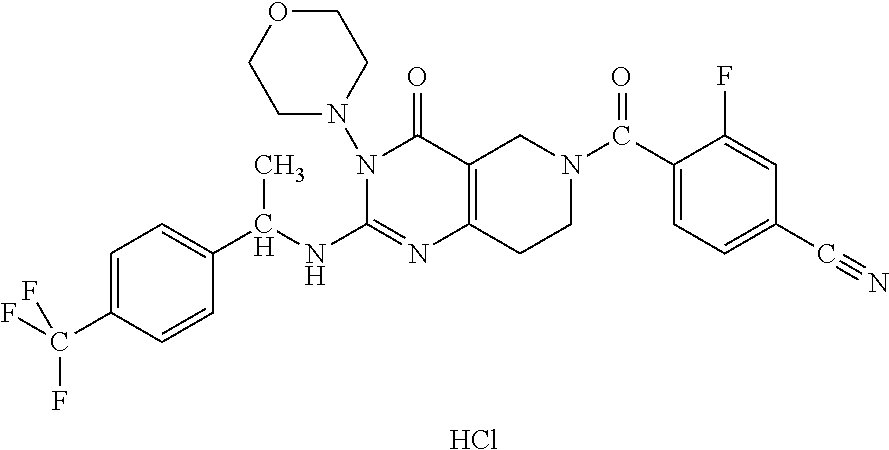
C1=C(C(F)(F)F)C=CC(C(NC2=NC3=C(C(=O)N2N2CCOCC2)CN(C(C2=CC=C(C#N)C=C2F)=O)CC3)C)=C1.Cl
